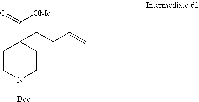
C1CN([Boc])CCC1(C(=O)[OMe])CCC=C
